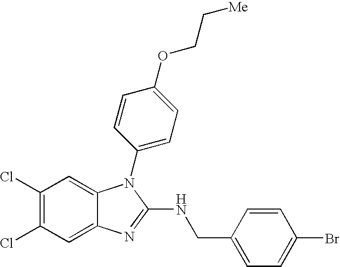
C1(Cl)=C(Cl)C=C2C(=C1)N(C1=CC=C(OCC[Me])C=C1)C(NCC1=CC=C(Br)C=C1)=N2
